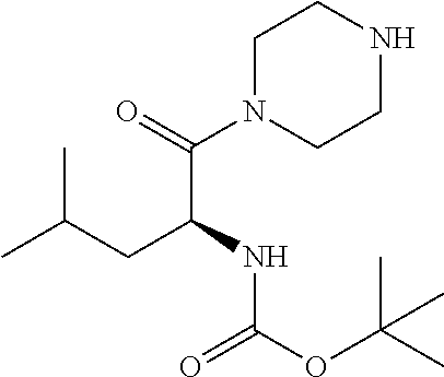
C1NCCN(C(=O)C(CC(C)C)NC(OC(C)(C)C)=O)C1
